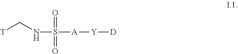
[T]CNS([A][Y][D])(=O)=O
